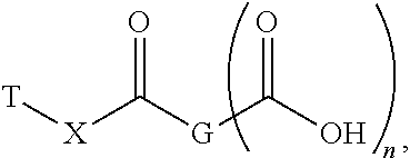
[T][X]C([G]C(O)=O)=O
